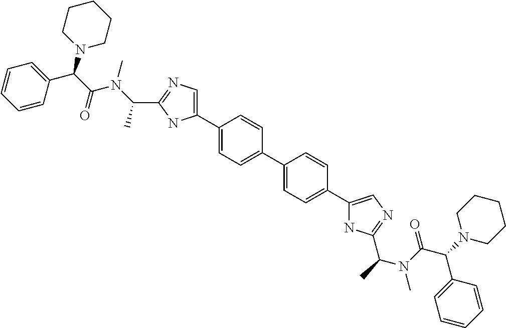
C1=C(C2=CN=C(C(C)N(C)C(=O)C(N3CCCCC3)C3=CC=CC=C3)N2)C=CC(C2=CC=C(C3=CN=C(C(C)N(C(C(N4CCCCC4)C4=CC=CC=C4)=O)C)N3)C=C2)=C1
